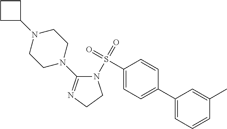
C1(S(=O)(=O)N2C(N3CCN(C4CCC4)CC3)=NCC2)=CC=C(C2=CC=CC(C)=C2)C=C1
